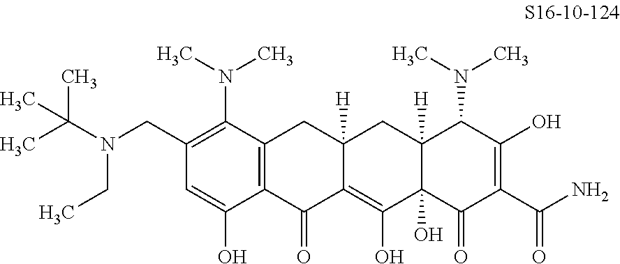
C1(CN(C(C)(C)C)CC)=C(N(C)C)C2=C(C(O)=C1)C(=O)C1=C(O)C3(O)C([H])(CC1([H])C2)C(N(C)C)C(O)=C(C(N)=O)C3=O
